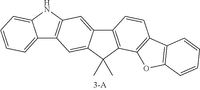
C12=C(C(C)(C)C3=CC4=C(C=C13)NC1=CC=CC=C41)C1=C(C=C2)C2=C(O1)C=CC=C2
